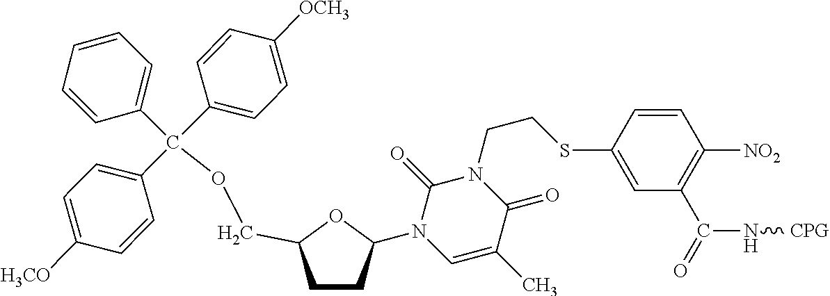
C1(C(C2=CC=C([OCH3])C=C2)(C2=CC=C([H3CO])C=C2)OCC2CCC(N3C=C(C)C(=O)N(CCSC4=CC(C(=O)N[CPG])=C([NO2])C=C4)C3=O)O2)=CC=CC=C1
